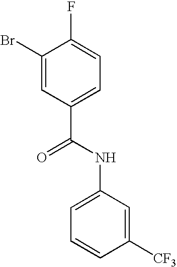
C1(Br)=CC(C(=O)NC2=CC=CC([CF3])=C2)=CC=C1F
